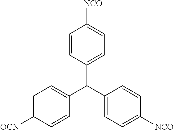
C1=C([OCN])C=CC(C(C2=CC=C([NCO])C=C2)C2=CC=C([NCO])C=C2)=C1
